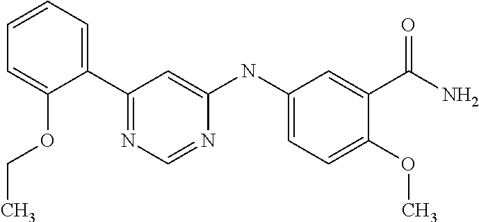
C1(C2=CC=CC=C2OCC)=NC=NC(NC2=CC=C(OC)C(C(=O)N)=C2)=C1
